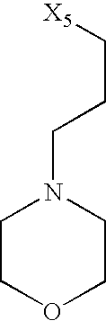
C(C[X5])CN1CCOCC1
